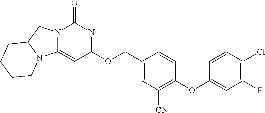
N12C(=CC(OCC3=CC([CN])=C(OC4=CC(F)=C(Cl)C=C4)C=C3)=NC1=O)N1C(C2)CCCC1
